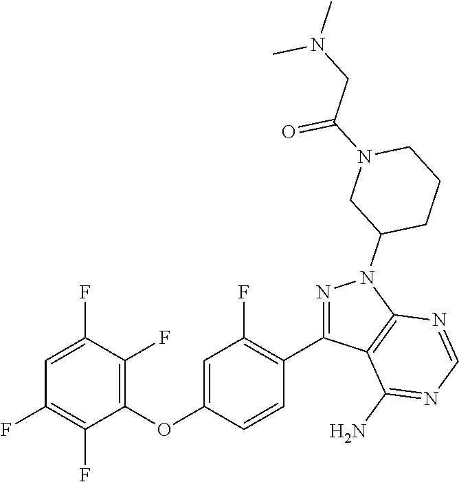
C1=C(F)C(F)=C(OC2=CC(F)=C(C3=NN(C4CCCN(C(CN(C)C)=O)C4)C4=C3C(N)=NC=N4)C=C2)C(F)=C1F
